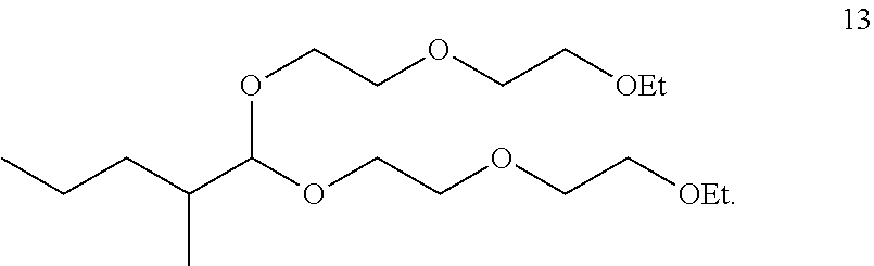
O(CCOCC[OEt])C(C(CCC)C)OCCOCC[OEt]
